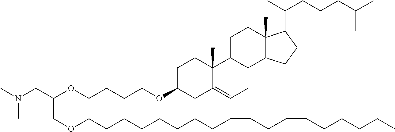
CN(CC(OCCCCOC1CC2=CCC3C(C2(C)CC1)CCC1(C)C3CCC1C(CCCC(C)C)C)COCCCCCCCCC=CCC=CCCCCC)C
